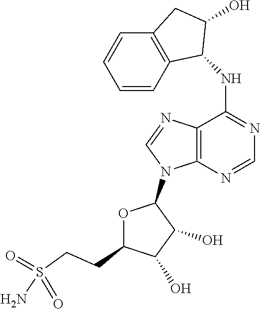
N(C1=NC=NC2=C1N=CN2C1OC(CCS(N)(=O)=O)C(O)C1O)C1C(O)CC2=C1C=CC=C2
